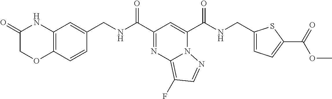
C1(=O)COC2=C(N1)C=C(CNC(C1=NC3=C(F)C=NN3C(C(NCC3=CC=C(C(=O)OC)S3)=O)=C1)=O)C=C2
